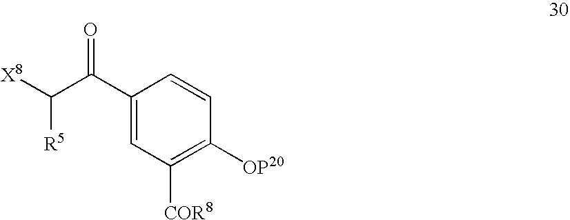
C([R5])(C(C1=CC([COR8])=C([OP20])C=C1)=O)[X8]
